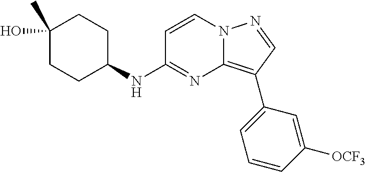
C1CC(C)(O)CCC1NC1=NC2=C(C3=CC=CC([OCF3])=C3)C=NN2C=C1
